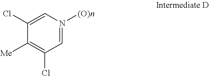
C1(Cl)=CN([(O)n])=CC(Cl)=C1[Me]
